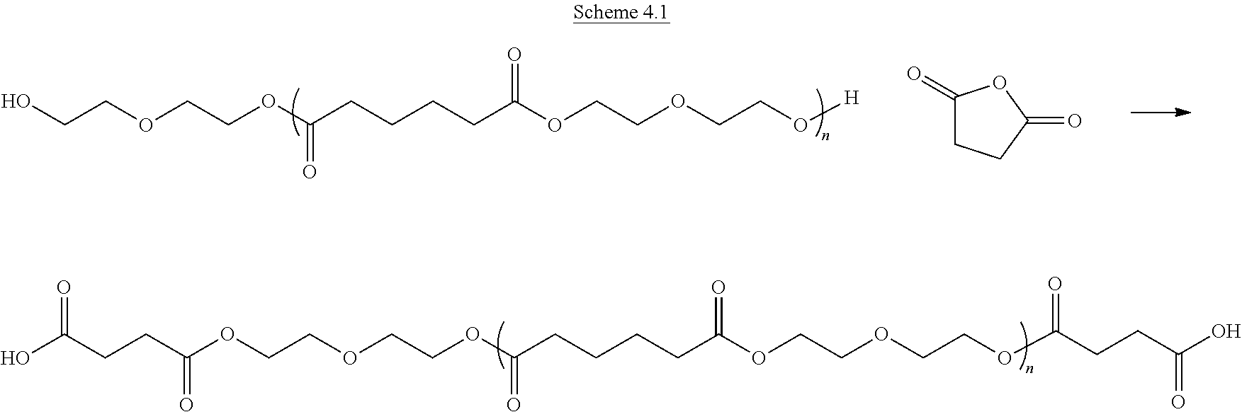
O(CCOCCOC(CCCCC(OCCOCCOC(CCC(O)=O)=O)=O)=O)C(CCC(O)=O)=O.OCCOCCOC(CCCCC(OCCOCCO[H])=O)=O.C1(=O)CCC(=O)O1
